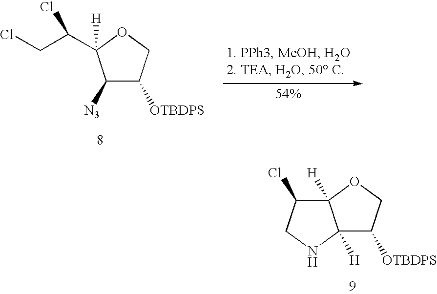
C12([H])C([OTBDPS])COC1([H])C(Cl)CN2.C1([N3])C([OTBDPS])COC1([H])C(CCl)Cl
